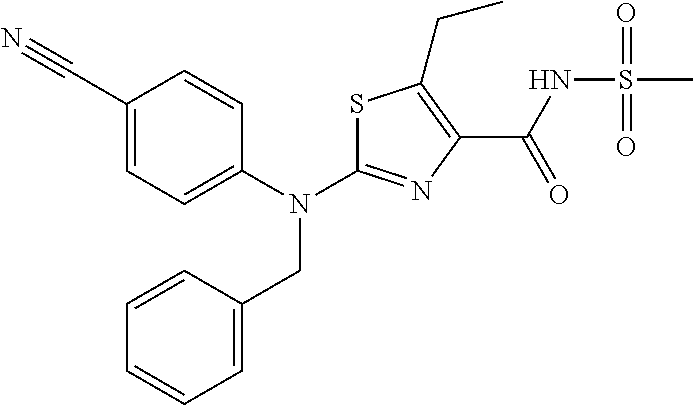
N(C1=NC(C(NS(C)(=O)=O)=O)=C(CC)S1)(CC1=CC=CC=C1)C1=CC=C(C#N)C=C1
